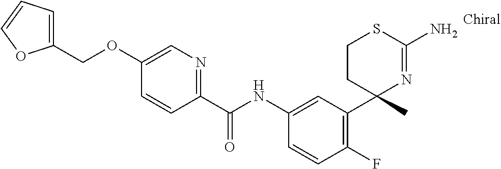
C1(NC(C2=NC=C(OCC3=CC=CO3)C=C2)=O)=CC(C2(C)N=C(N)SCC2)=C(F)C=C1
